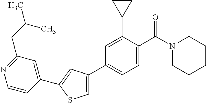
C1(C2=CC=C(C(N3CCCCC3)=O)C(C3CC3)=C2)=CSC(C2=CC(CC(C)C)=NC=C2)=C1
